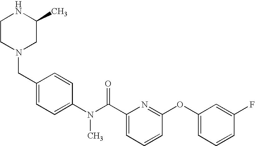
C1CN(CC2=CC=C(N(C(C3=CC=CC(OC4=CC=CC(F)=C4)=N3)=O)C)C=C2)CC(C)N1
